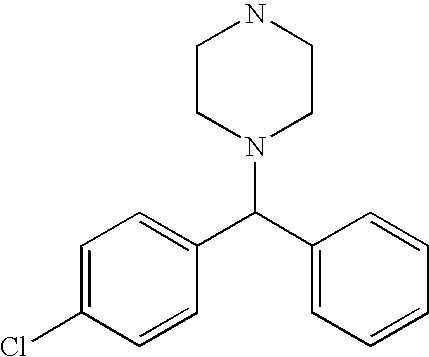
C1=C(Cl)C=CC(C(C2=CC=CC=C2)N2CCNCC2)=C1
